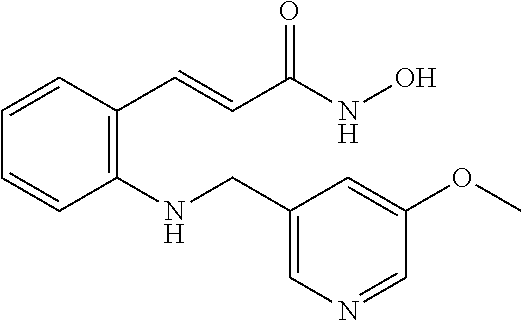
C1=CC(C=CC(NO)=O)=C(NCC2=CN=CC(OC)=C2)C=C1
